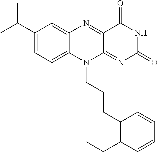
C1(C(C)C)=CC=C2C(=C1)N=C1C(=NC(=O)NC1=O)N2CCCC1=C(CC)C=CC=C1
